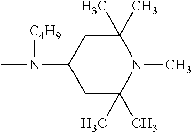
CN(C1CC(C)(C)N(C)C(C)(C)C1)[C4H9]
